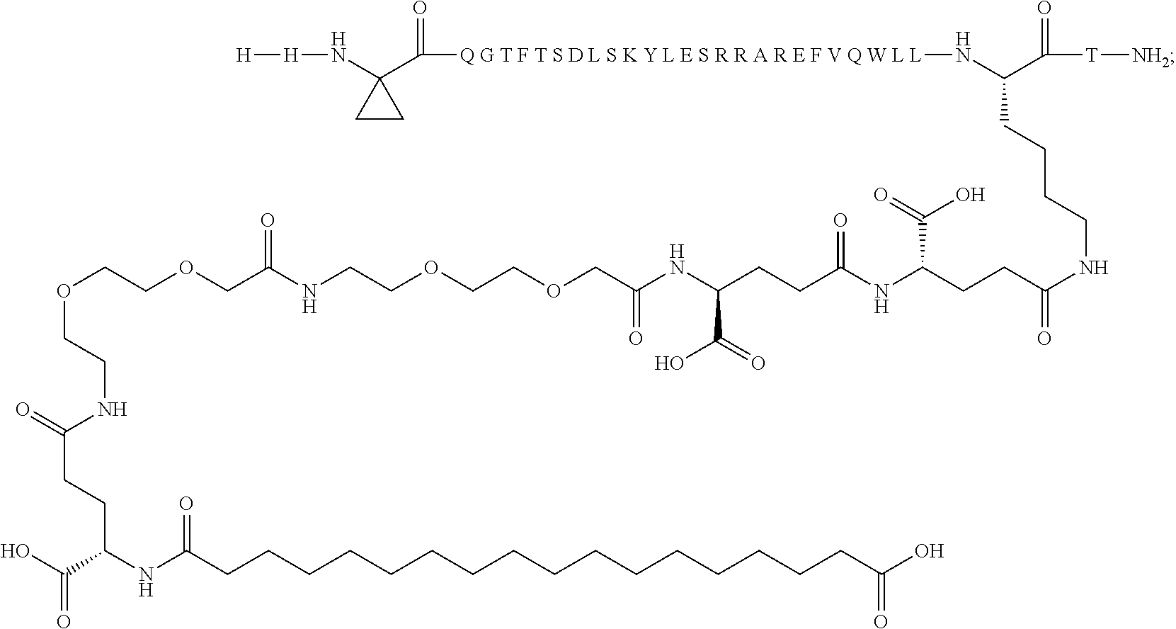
[H][H]NC1(C([Q G T F T S D L S K Y L E S R R A R E F V Q W L L]NC(C([T][NH2])=O)CCCCNC(CCC(NC(CCC(NC(COCCOCCNC(COCCOCCNC(CCC(NC(CCCCCCCCCCCCCCCCC(O)=O)=O)C(O)=O)=O)=O)=O)C(O)=O)=O)C(O)=O)=O)=O)CC1
